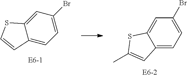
C12=CC(Br)=CC=C1C=CS2.C12=CC=C(Br)C=C1SC(C)=C2
